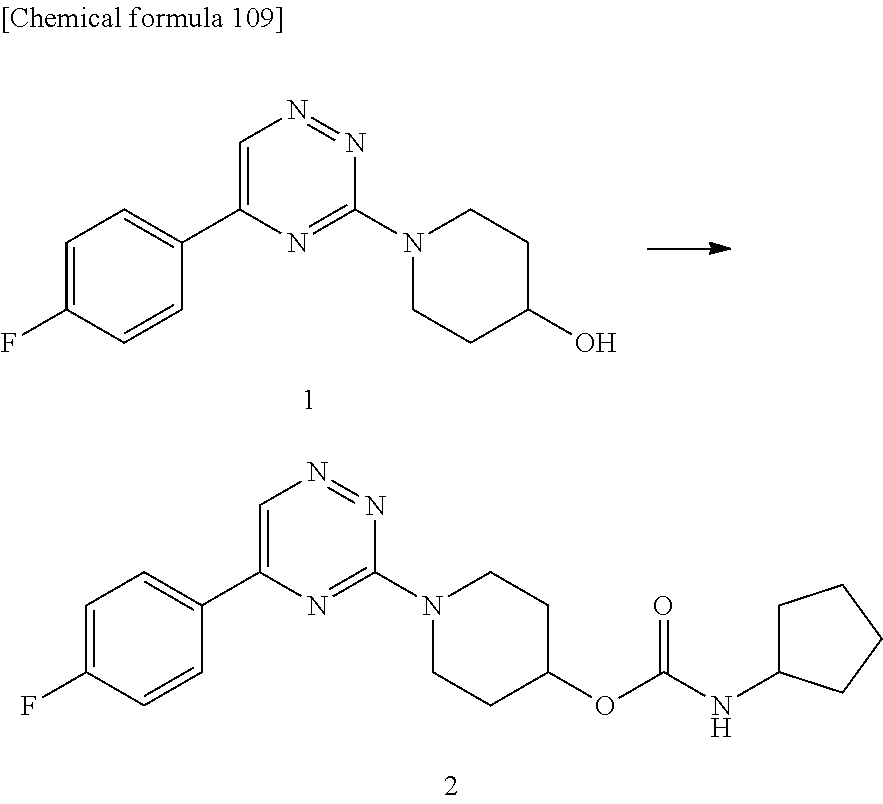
C1=C(F)C=CC(C2=CN=NC(N3CCC(O)CC3)=N2)=C1.C1=C(F)C=CC(C2=CN=NC(N3CCC(OC(NC4CCCC4)=O)CC3)=N2)=C1
